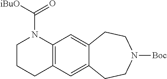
[iBuO]C(N1CCCC2=C1C=C1C(=C2)CCN([Boc])CC1)=O
